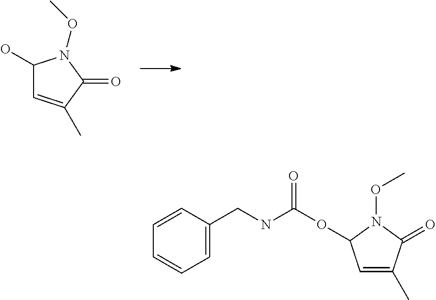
C1(O)C=C(C)C(=O)N1OC.C1=CC(CNC(OC2C=C(C)C(=O)N2OC)=O)=CC=C1
